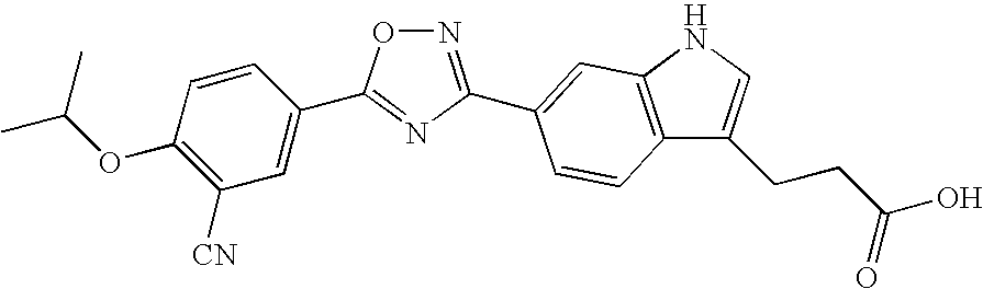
N1=C(C2=CC3=C(C(CCC(O)=O)=CN3)C=C2)N=C(C2=CC([CN])=C(OC(C)C)C=C2)O1
